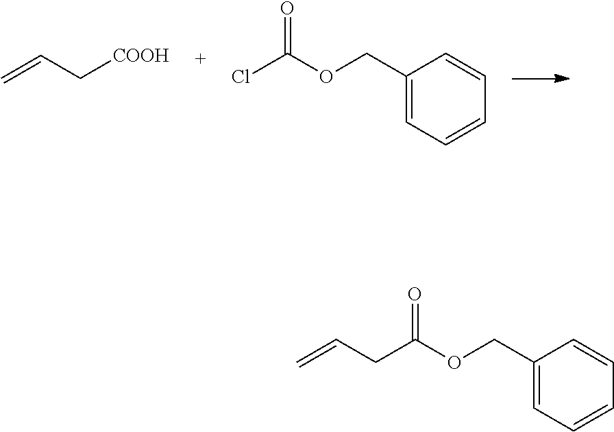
C=CC[COOH].ClC(OCC1=CC=CC=C1)=O.C(C(OCC1=CC=CC=C1)=O)C=C
